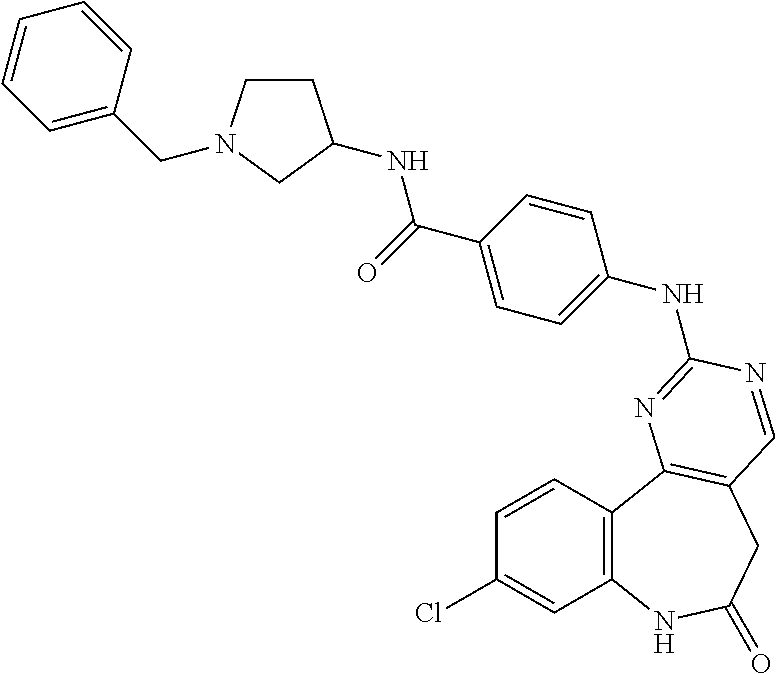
C1=CC2=C(C=C1Cl)NC(=O)CC1=C2N=C(NC2=CC=C(C(=O)NC3CCN(CC4=CC=CC=C4)C3)C=C2)N=C1
